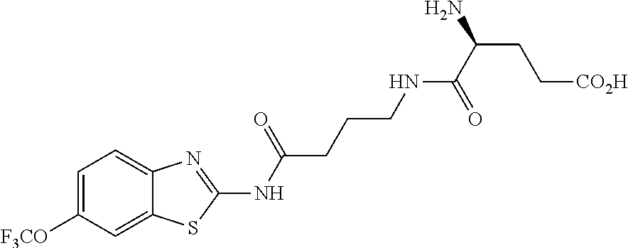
C1=C([F3CO])C=C2C(=C1)N=C(NC(CCCNC(C(N)CC[CO2H])=O)=O)S2
